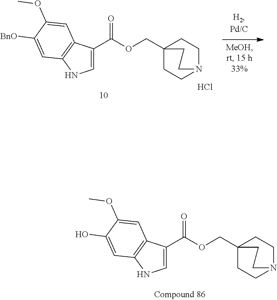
C1=C(C(OCC23CCN(CC2)CC3)=O)C2=C(N1)C=C(O)C(OC)=C2.C1=C(C(OCC23CCN(CC2)CC3)=O)C2=C(C=C([BnO])C(OC)=C2)N1.Cl
